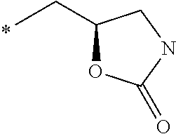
CCC1OC(=O)NC1
